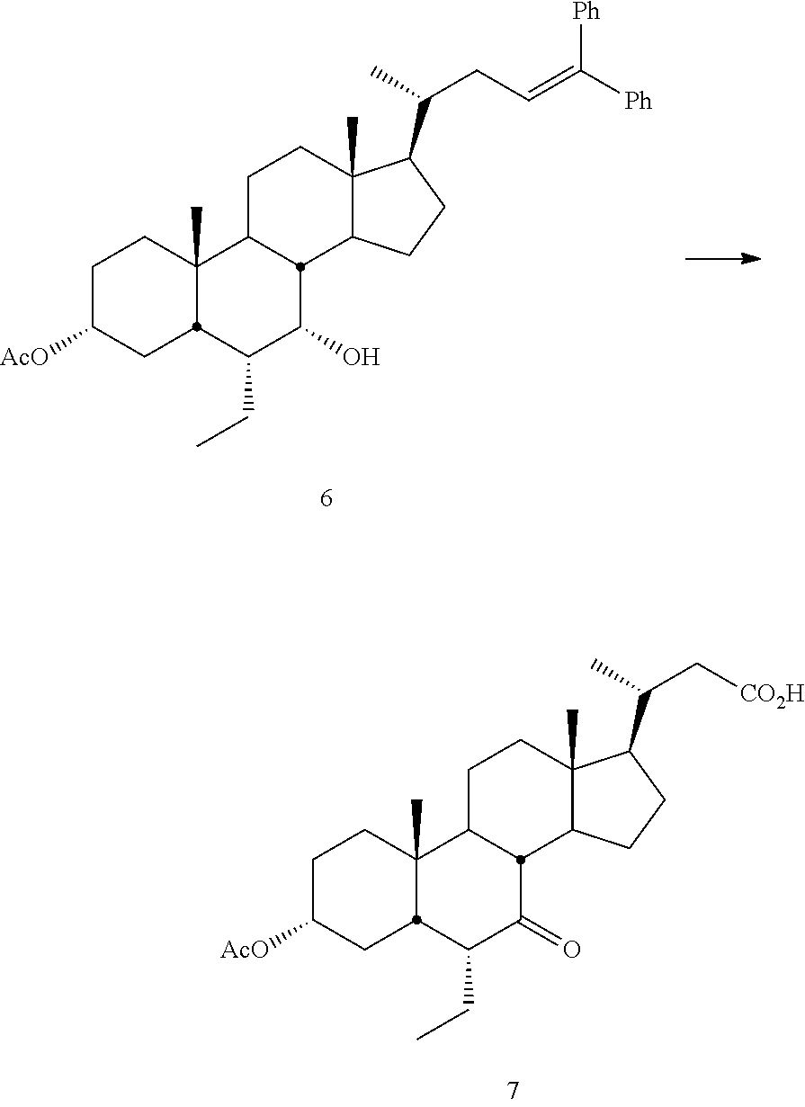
C1C([AcO])CC2C(C)(C1)C1CCC3(C)C(CCC3C(C)CC=C([Ph])[Ph])C1C(O)C2CC.C1C([AcO])CC2C(C)(C1)C1CCC3(C)C(CCC3C(C)C[CO2H])C1C(=O)C2CC
